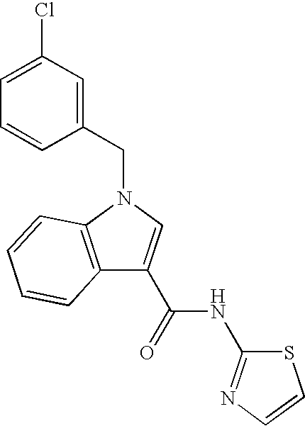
C12=C(N(CC3=CC(Cl)=CC=C3)C=C1C(NC1=NC=CS1)=O)C=CC=C2
